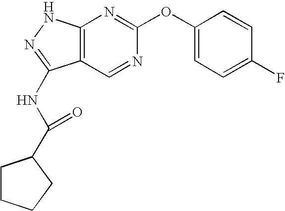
C12=C(C=NC(OC3=CC=C(F)C=C3)=N1)C(NC(=O)C1CCCC1)=NN2
